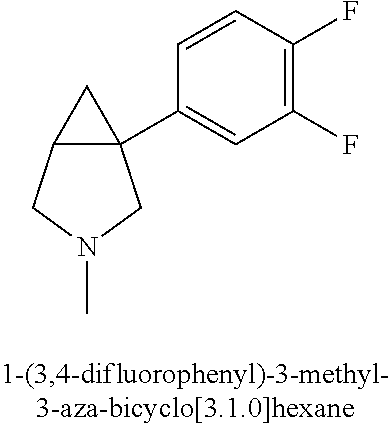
C12C(C3=CC(F)=C(F)C=C3)(C1)CN(C)C2
